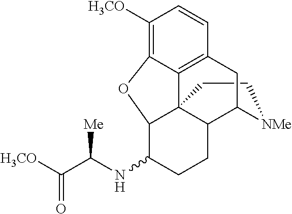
C1C[NMe]C2C3C14C1=C(C=CC([H3CO])=C1OC4C(NC(C([H3CO])=O)[Me])CC3)C2
